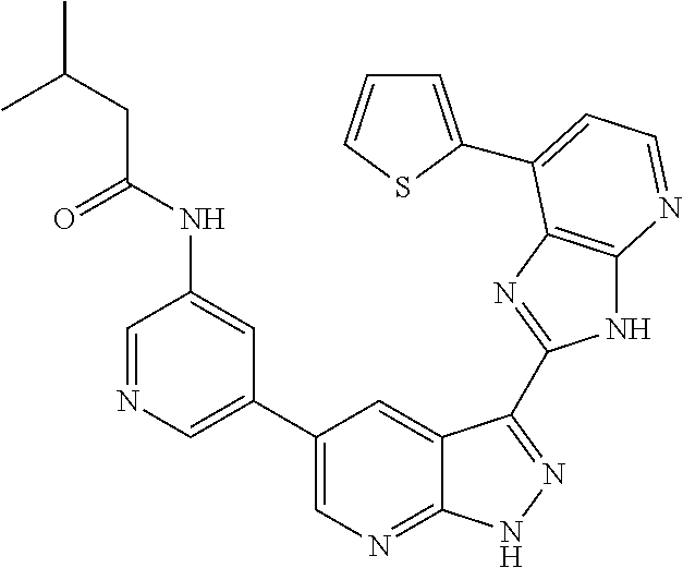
C1=NC=C(C2=CN=C3C(=C2)C(C2=NC4=C(N2)N=CC=C4C2=CC=CS2)=NN3)C=C1NC(CC(C)C)=O
